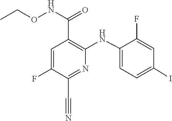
C1(NC2=C(C(NOCC)=O)C=C(F)C(C#N)=N2)=CC=C(I)C=C1F
